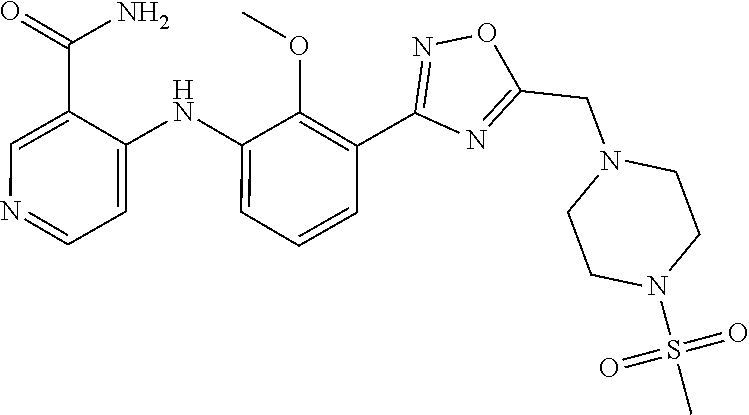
C1=CC=C(NC2=CC=NC=C2C(N)=O)C(OC)=C1C1=NOC(CN2CCN(S(C)(=O)=O)CC2)=N1
